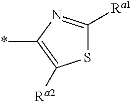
S1C([Ra1])=NC(*)=C1[Ra2]
